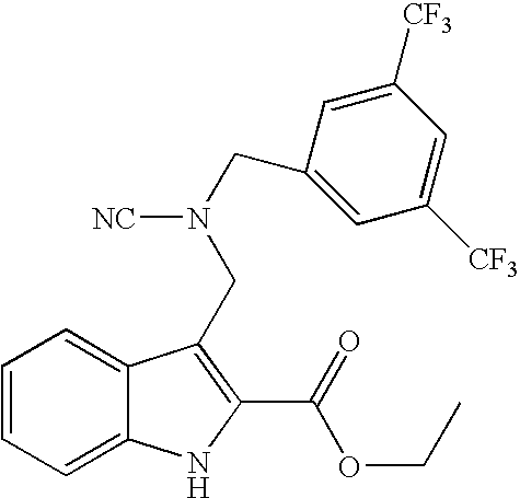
C1=CC=C2C(=C1)C(CN([NC])CC1=CC([CF3])=CC([CF3])=C1)=C(C(=O)OCC)N2
